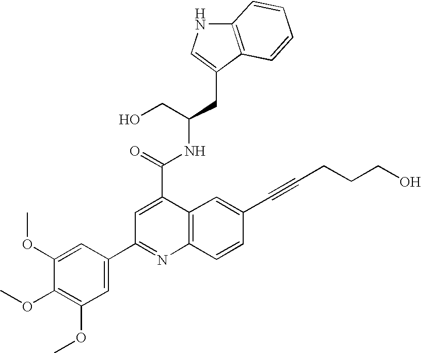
C12=C(C(CC(CO)NC(=O)C3=CC(C4=CC(OC)=C(OC)C(OC)=C4)=NC4=C3C=C(C#CCCCO)C=C4)=CN1)C=CC=C2
